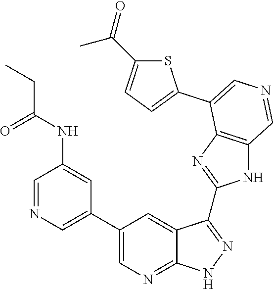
C1=NC=C(C2=CN=C3C(=C2)C(C2=NC4=C(N2)C=NC=C4C2=CC=C(C(=O)C)S2)=NN3)C=C1NC(CC)=O
